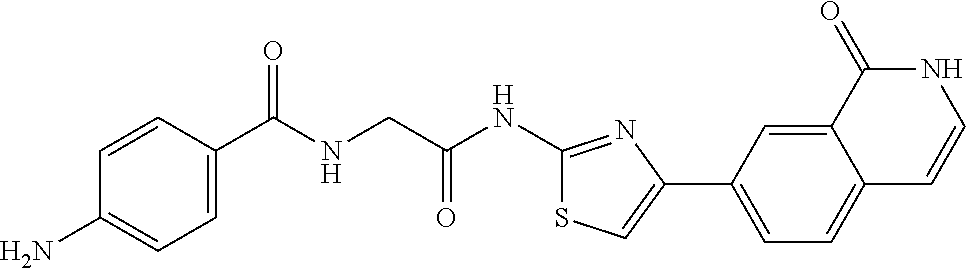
C1=CC(C(NCC(NC2=NC(C3=CC=C4C(=C3)C(=O)NC=C4)=CS2)=O)=O)=CC=C1N
